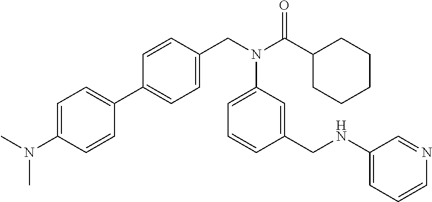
C1=C(N(C)C)C=CC(C2=CC=C(CN(C(C3CCCCC3)=O)C3=CC=CC(CNC4=CC=CN=C4)=C3)C=C2)=C1
